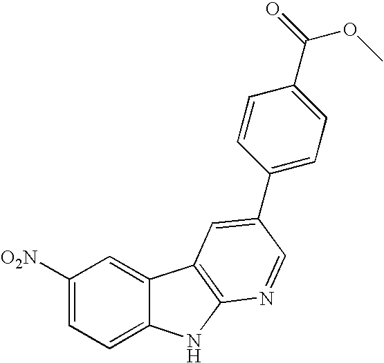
C1([O2N])=CC=C2C(=C1)C1=C(N2)N=CC(C2=CC=C(C(=O)OC)C=C2)=C1
